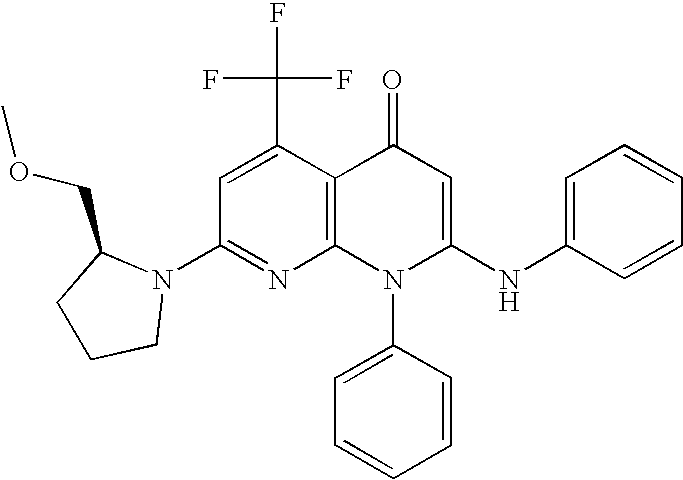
C1(N2CCCC2COC)=NC2=C(C(C(F)(F)F)=C1)C(=O)C=C(NC1=CC=CC=C1)N2C1=CC=CC=C1
